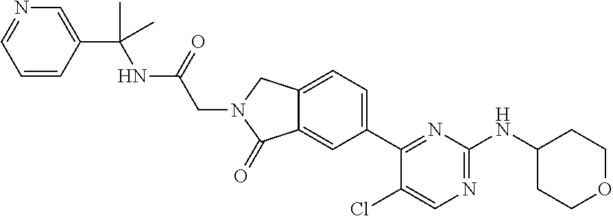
N1=CC=CC(C(NC(CN2CC3=CC=C(C4=NC(NC5CCOCC5)=NC=C4Cl)C=C3C2=O)=O)(C)C)=C1
